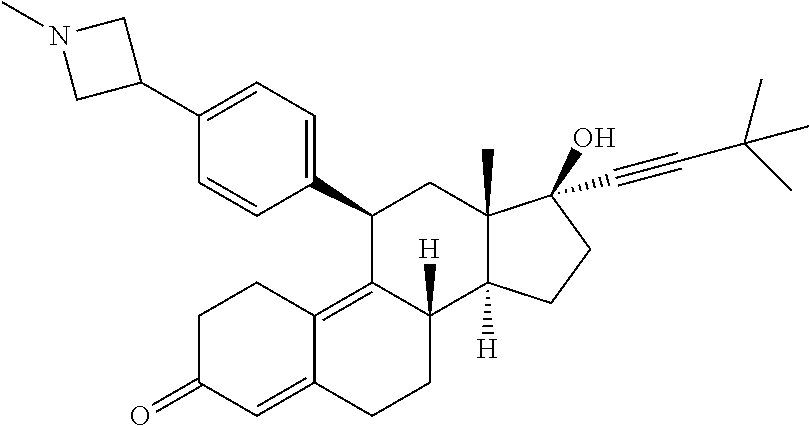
C1(C2=CC=C(C3C4=C5C(=CC(=O)CC5)CCC4([H])C4([H])C(C)(C3)C(O)(C#CC(C)(C)C)CC4)C=C2)CN(C)C1
